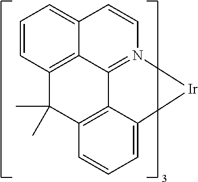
C1=CC2=C3C(=C1)C=CN1=C3C3=C(C=CC=C3[Ir]1)C2(C)C
